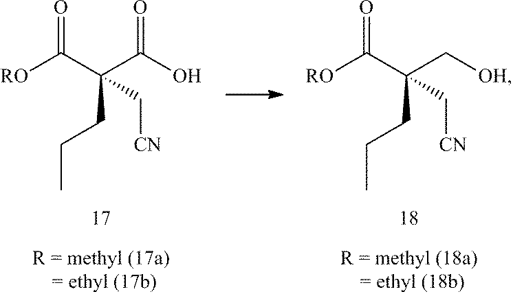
[RO]C(=O)C(CCC)(C(O)=O)C[CN].[RO]C(=O)C(CCC)(C[OH])C[CN]
